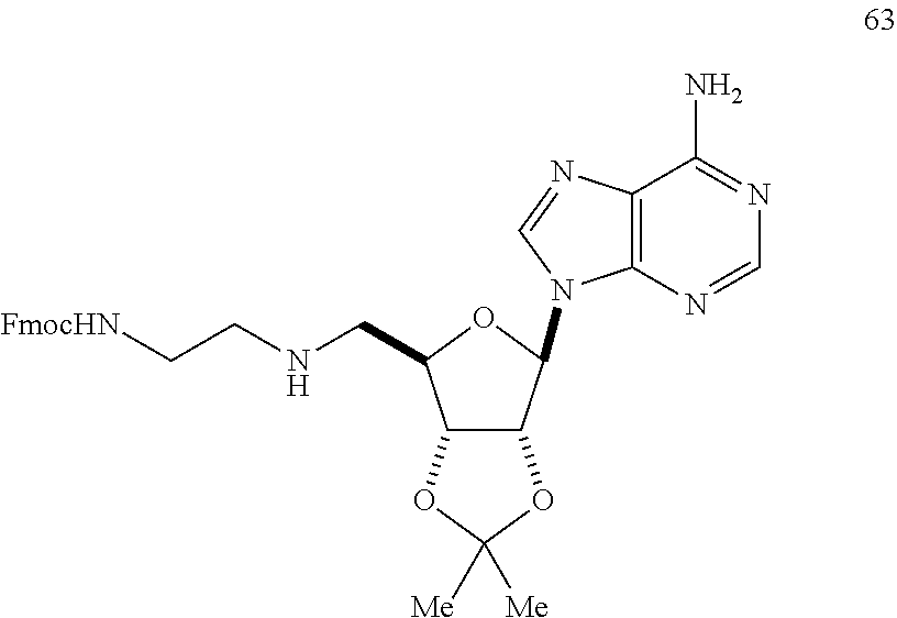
N(CC[FmocHN])CC1C2C(C(N3C4=C(C(N)=NC=N4)N=C3)O1)OC([Me])([Me])O2
